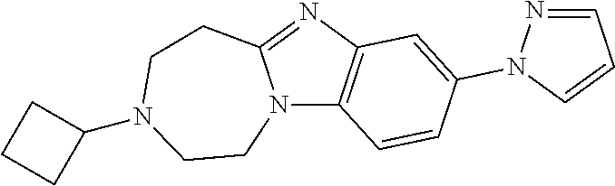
N12C3=C(N=C1CCN(C1CCC1)CC2)C=C(N1N=CC=C1)C=C3
